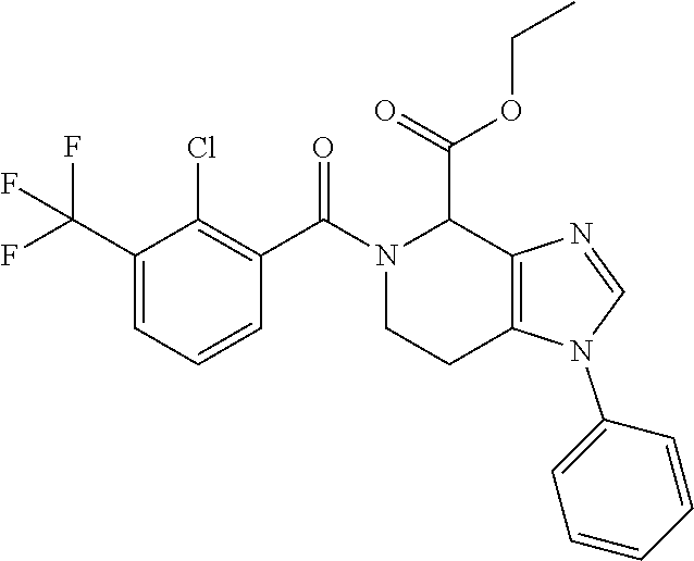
C1(C(F)(F)F)=CC=CC(C(=O)N2CCC3=C(C2C(OCC)=O)N=CN3C2=CC=CC=C2)=C1Cl
